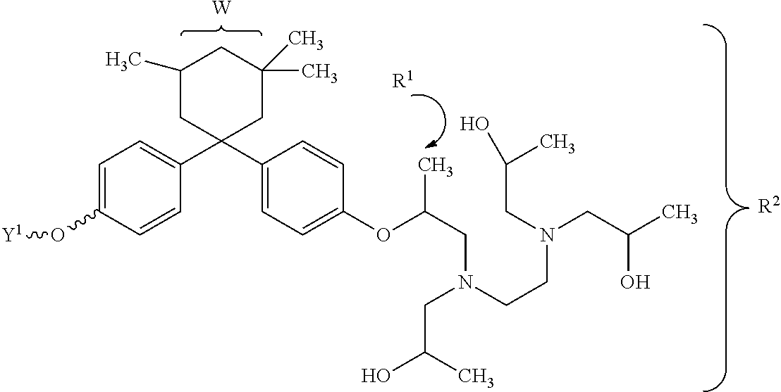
C1=C(O[Y1])C=CC(C2(C3=CC=C(OC(CN(CCN(CC(C)O)CC(O)C)CC(C)O)C)C=C3)CC(C)(C)CC(C)C2)=C1.[W].[R2].[R1]
